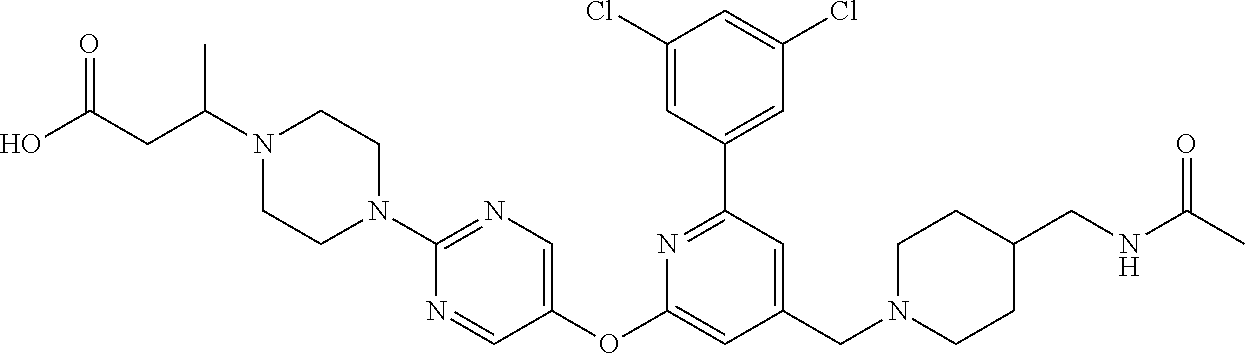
C1(Cl)=CC(C2=NC(OC3=CN=C(N4CCN(C(CC(O)=O)C)CC4)N=C3)=CC(CN3CCC(CNC(C)=O)CC3)=C2)=CC(Cl)=C1
